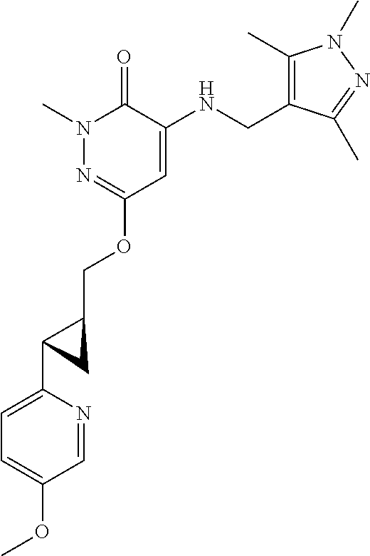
N1(C)N=C(OCC2CC2C2=CC=C(OC)C=N2)C=C(NCC2=C(C)N(C)N=C2C)C1=O
